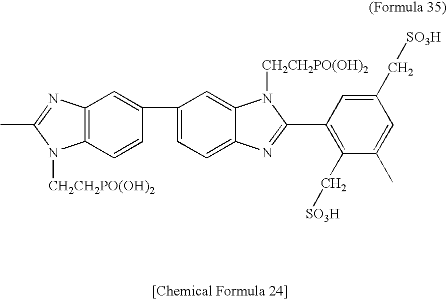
C12=C(C=CC(C3=CC=C4C(=C3)N([CH2CH2PO(OH)2])C(C3=C(C[SO3H])C(C)=CC(C[SO3H])=C3)=N4)=C1)N([CH2CH2PO(OH)2])C(C)=N2
